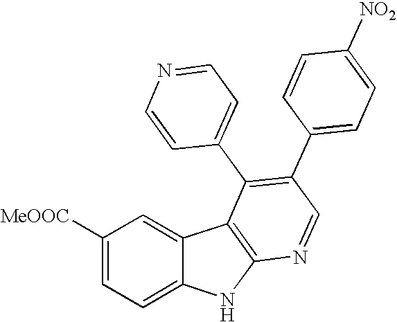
C1([MeOOC])=CC=C2C(=C1)C1=C(N2)N=CC(C2=CC=C([NO2])C=C2)=C1C1=CC=NC=C1
